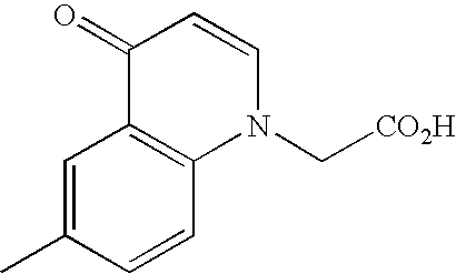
C1=C(C)C=CC2=C1C(=O)C=CN2C[CO2H]
